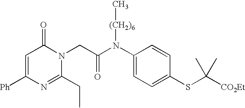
C1=C([Ph])N=C(CC)N(CC(N(C2=CC=C(SC([CO2Et])(C)C)C=C2)[(CH2)6]C)=O)C1=O
